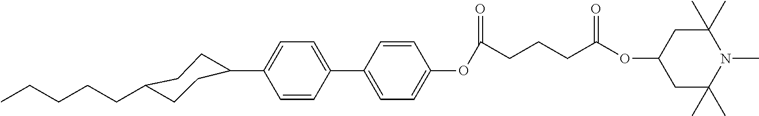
C1=CC(C2=CC=C(OC(=O)CCCC(OC3CC(C)(C)N(C)C(C)(C)C3)=O)C=C2)=CC=C1C1CCC(CCCCC)CC1
